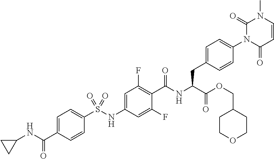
C1=CC(=O)N(C2=CC=C(CC(C(=O)OCC3CCOCC3)NC(=O)C3=C(F)C=C(NS(C4=CC=C(C(NC5CC5)=O)C=C4)(=O)=O)C=C3F)C=C2)C(=O)N1C
